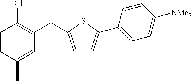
C1=CC(C)=CC(CC2=CC=C(C3=CC=C([NMe2])C=C3)S2)=C1Cl
